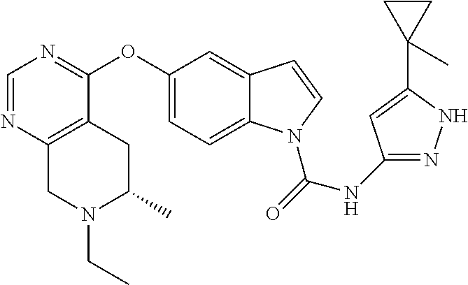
C1(OC2=NC=NC3=C2CC(C)N(CC)C3)=CC=C2C(=C1)C=CN2C(=O)NC1=NNC(C2(C)CC2)=C1
